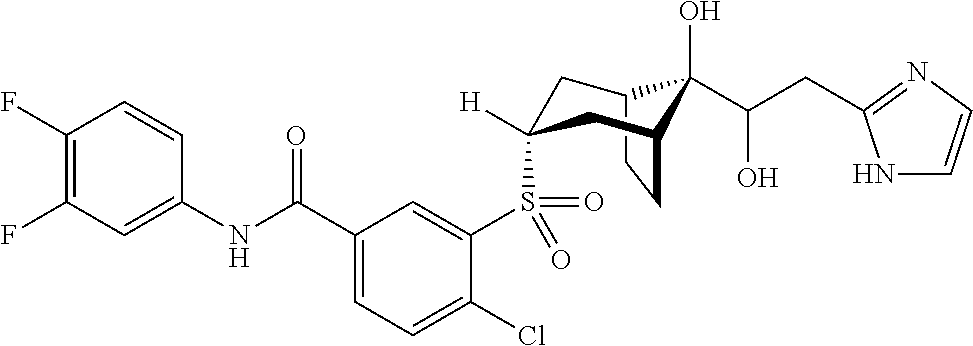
C12CCC(CC(S(C3=CC(C(NC4=CC(F)=C(F)C=C4)=O)=CC=C3Cl)(=O)=O)([H])C1)C2(O)C(CC1=NC=CN1)O
